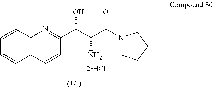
C1(C(C(C(N2CCCC2)=O)N)O)=NC2=C(C=C1)C=CC=C2
